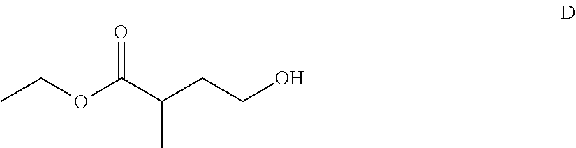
CCOC(C(CCO)C)=O
